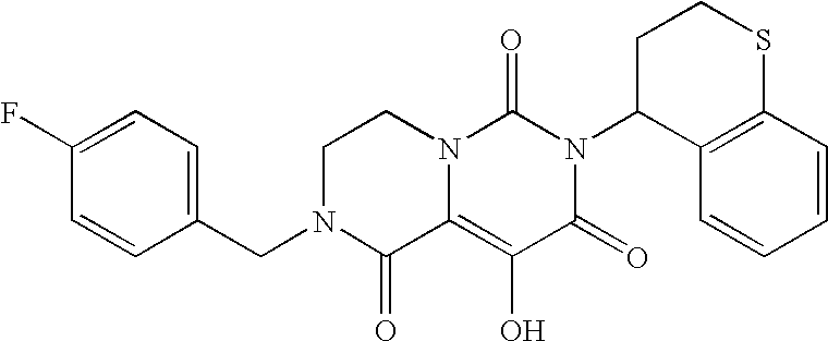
C1(F)=CC=C(CN2C(=O)C3=C(O)C(=O)N(C4C5=C(SCC4)C=CC=C5)C(=O)N3CC2)C=C1
